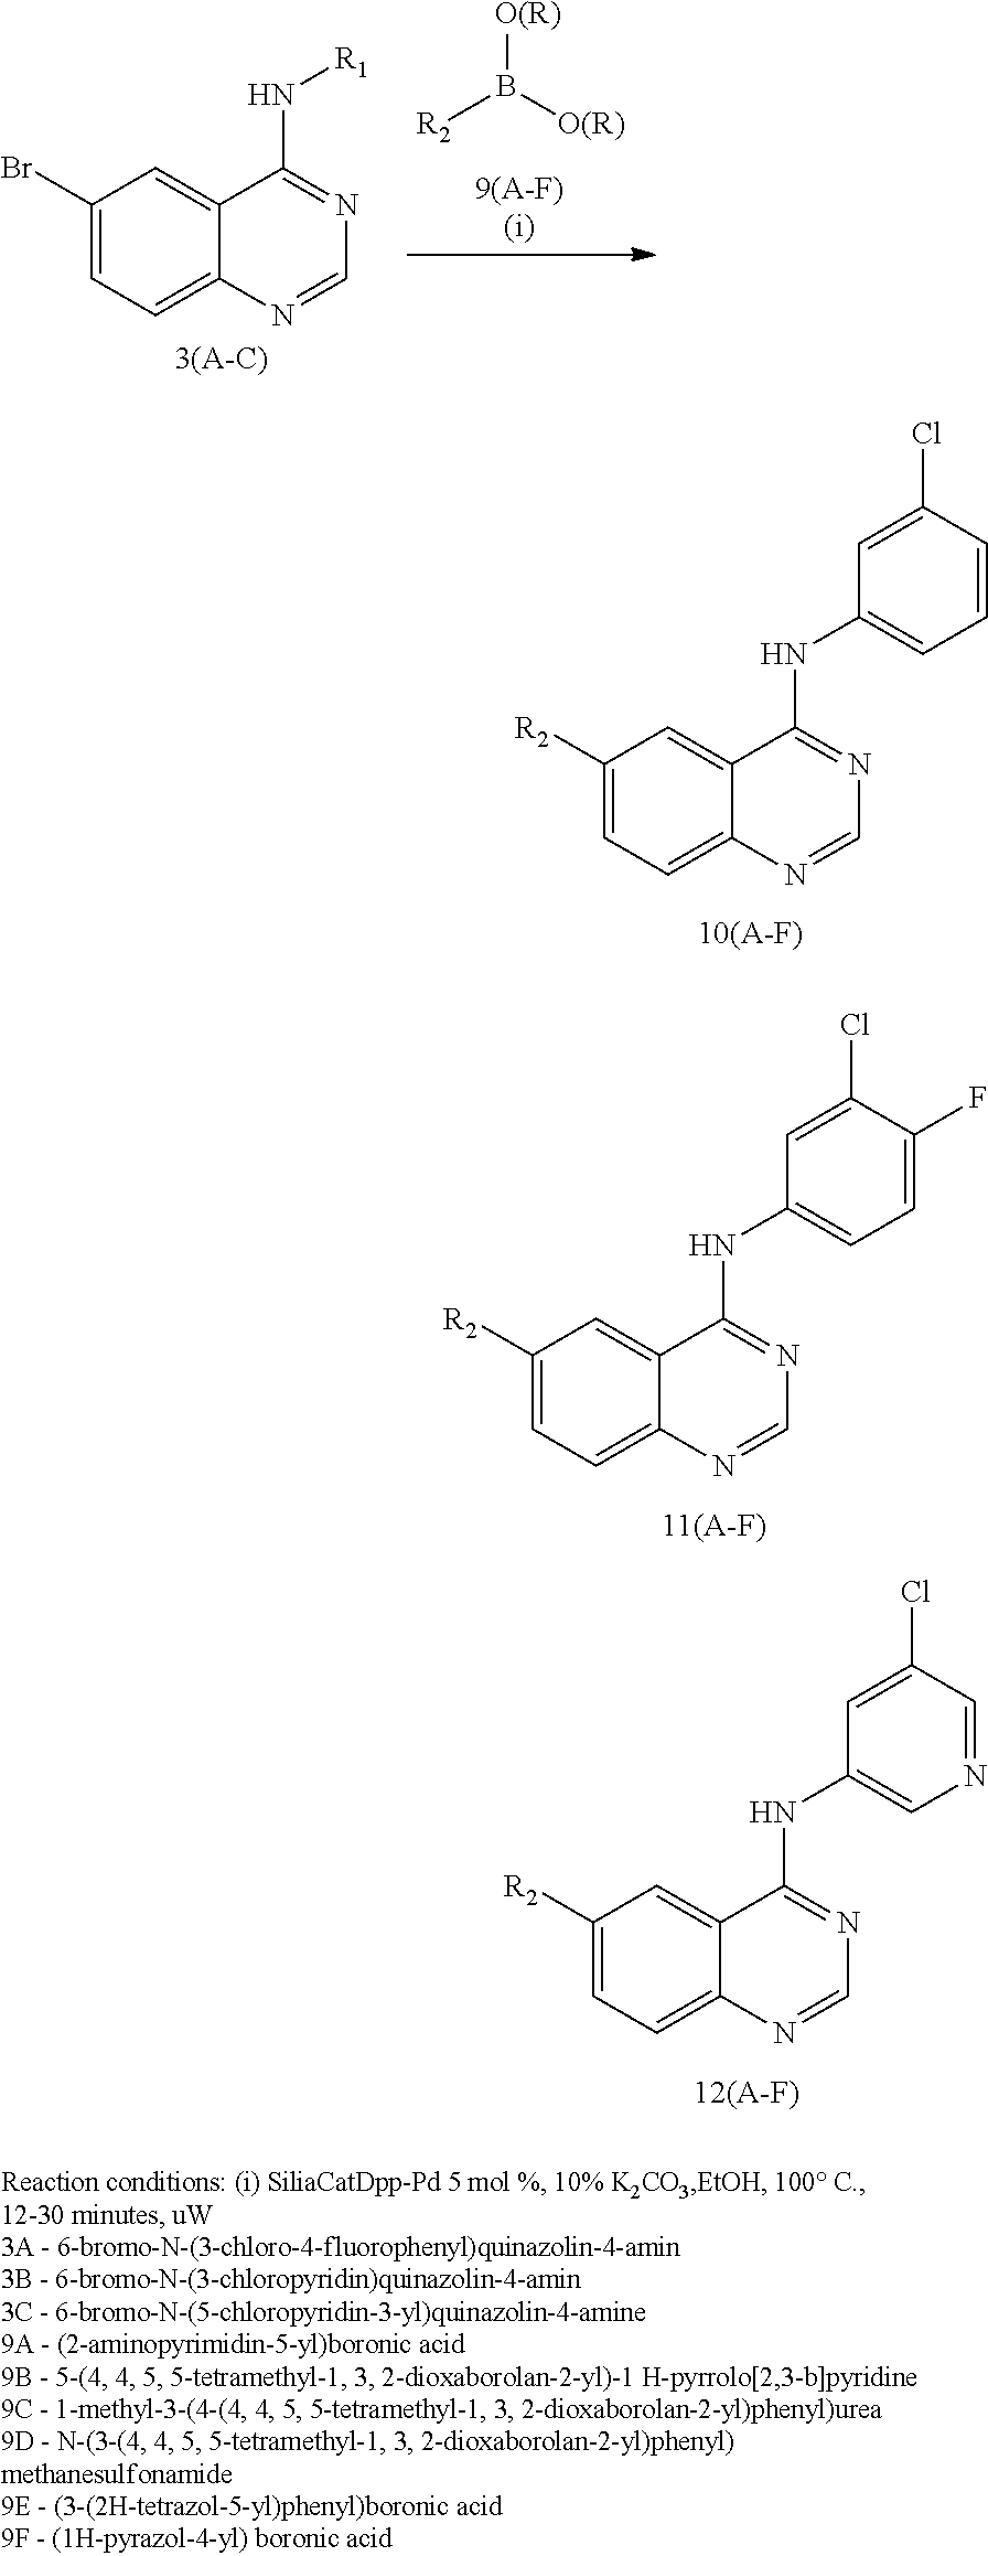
C1(Br)=CC=C2C(=C1)C(N[R1])=NC=N2.[O(R)]B([R2])[O(R)].C1([R2])=CC=C2C(=C1)C(NC1=CC=CC(Cl)=C1)=NC=N2.C1([R2])=CC=C2C(=C1)C(NC1=CC=C(F)C(Cl)=C1)=NC=N2.C1([R2])=CC=C2C(=C1)C(NC1=CN=CC(Cl)=C1)=NC=N2
